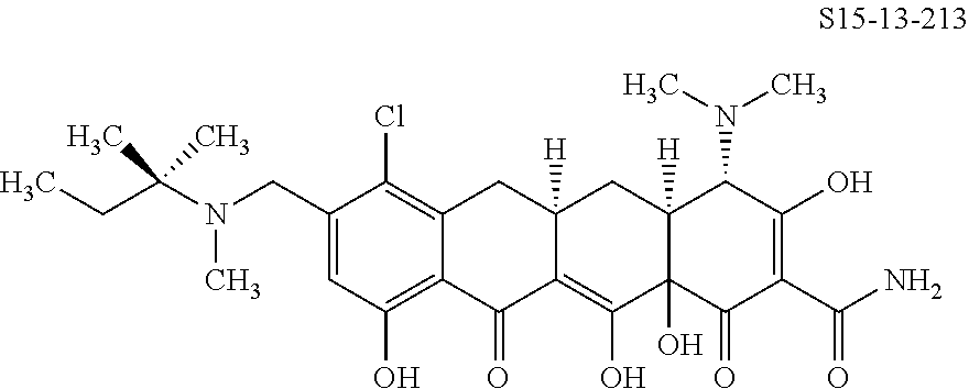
C1(CN(C(CC)(C)C)C)=CC(O)=C2C(=C1Cl)CC1([H])C(=C(O)C3(O)C([H])(C1)C(N(C)C)C(O)=C(C(N)=O)C3=O)C2=O
